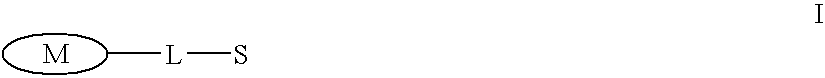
C[L]S
